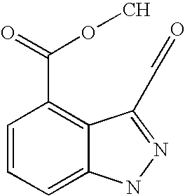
C1=CC(C(=O)OC)=C2C(=C1)NN=C2C=O
